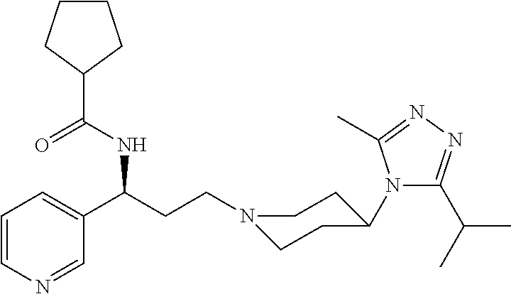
N1(CCC(C2=CC=CN=C2)NC(C2CCCC2)=O)CCC(N2C(C(C)C)=NN=C2C)CC1
